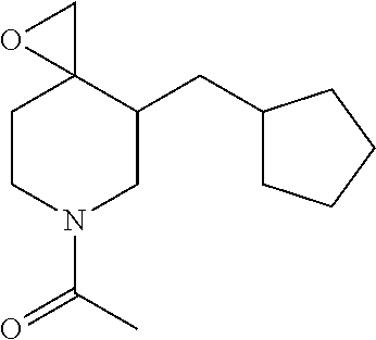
C1CN(C(=O)C)CC(CC2CCCC2)C12CO2
